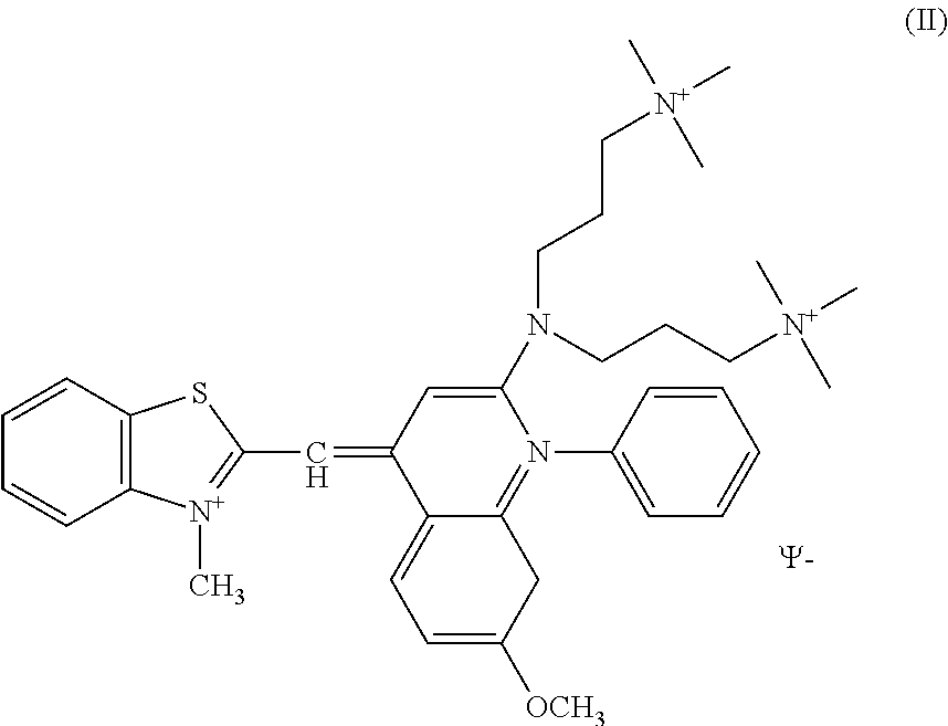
C12=C(C=CC=C1)SC(C=C1C3=CC=C([OCH3])CC3=N(C3=CC=CC=C3)C(N(CCC[N+](C)(C)C)CCC[N+](C)(C)C)=C1)=[N+]2C.[Y]
